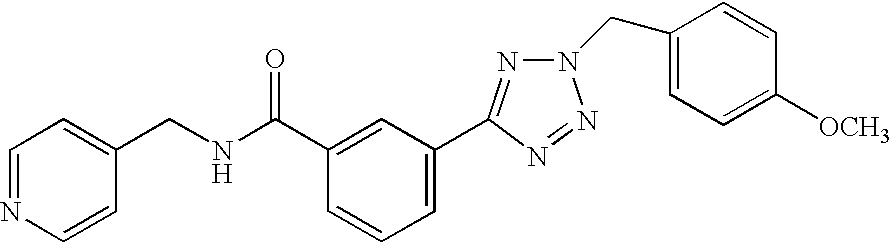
C1=NC=CC(CNC(C2=CC(C3=NN(CC4=CC=C([OCH3])C=C4)N=N3)=CC=C2)=O)=C1
